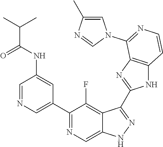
C1=NC=C(C2=NC=C3C(=C2F)C(C2=NC4=C(N2)C=CN=C4N2C=C(C)N=C2)=NN3)C=C1NC(C(C)C)=O
